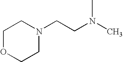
C1OCCN(CCN(C)C)C1
